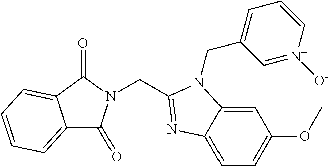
C1=C2C(=CC=C1OC)N=C(CN1C(=O)C3=CC=CC=C3C1=O)N2CC1=CC=C[N+]([O-])=C1
